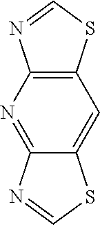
C12=C(SC=N1)C=C1C(=N2)N=CS1
